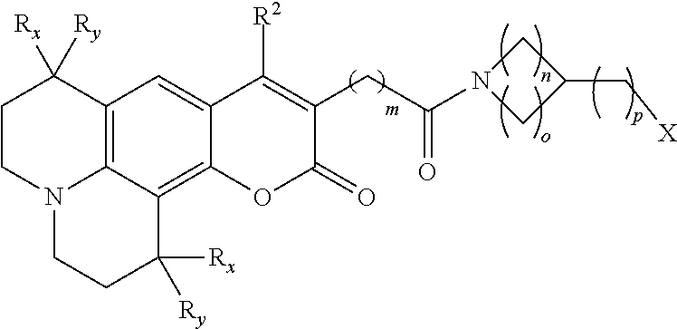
C12=C3C(=C4C(=C1)C([R2])=C(CC(=O)N1CC(C[X])C1)C(=O)O4)C([Rx])([Ry])CCN3CCC2([Ry])[Rx]
